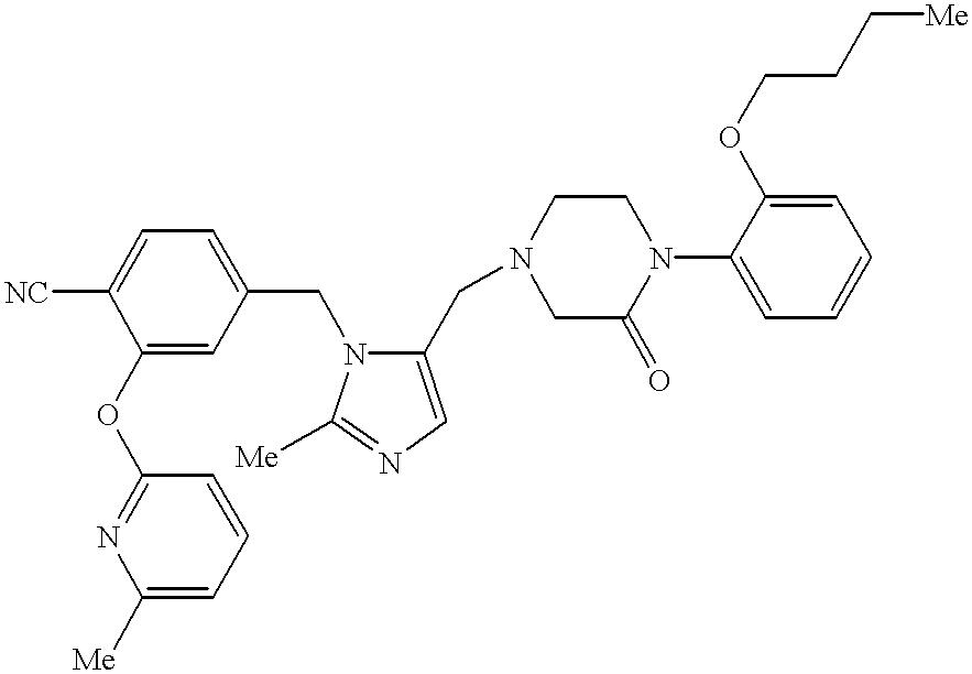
[NC]C1=CC=C(CN2C(CN3CC(=O)N(C4=CC=CC=C4OCCC[Me])CC3)=CN=C2[Me])C=C1OC1=NC([Me])=CC=C1
